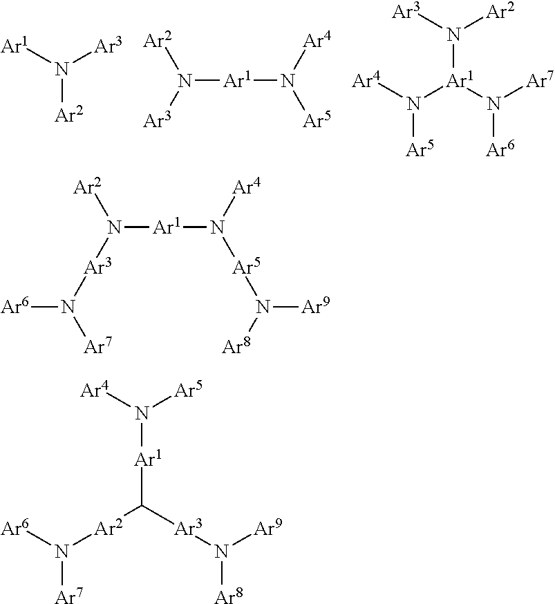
[Ar1]N([Ar3])[Ar2].N([Ar1]N([Ar5])[Ar4])([Ar3])[Ar2].[Ar3]N([Ar2])[Ar1](N([Ar7])[Ar6])N([Ar4])[Ar5].N([Ar1]N([Ar5]N([Ar9])[Ar8])[Ar4])([Ar3]N([Ar7])[Ar6])[Ar2].[Ar4]N([Ar5])[Ar1]C([Ar2]N([Ar6])[Ar7])[Ar3]N([Ar9])[Ar8]
